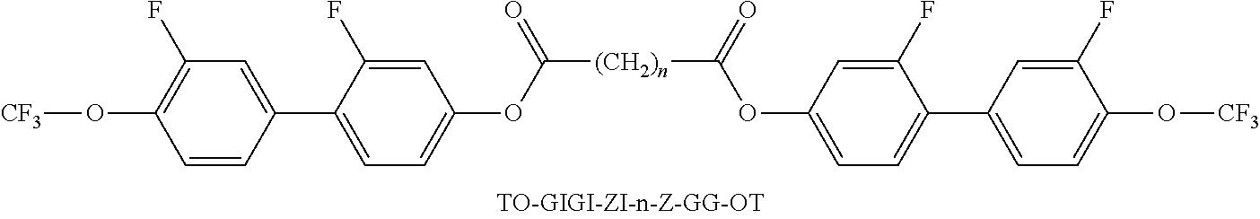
[(CH2)n](C(=O)OC1=CC=C(C2=CC(F)=C(O[CF3])C=C2)C(F)=C1)C(OC1=CC=C(C2=CC=C(O[CF3])C(F)=C2)C(F)=C1)=O
